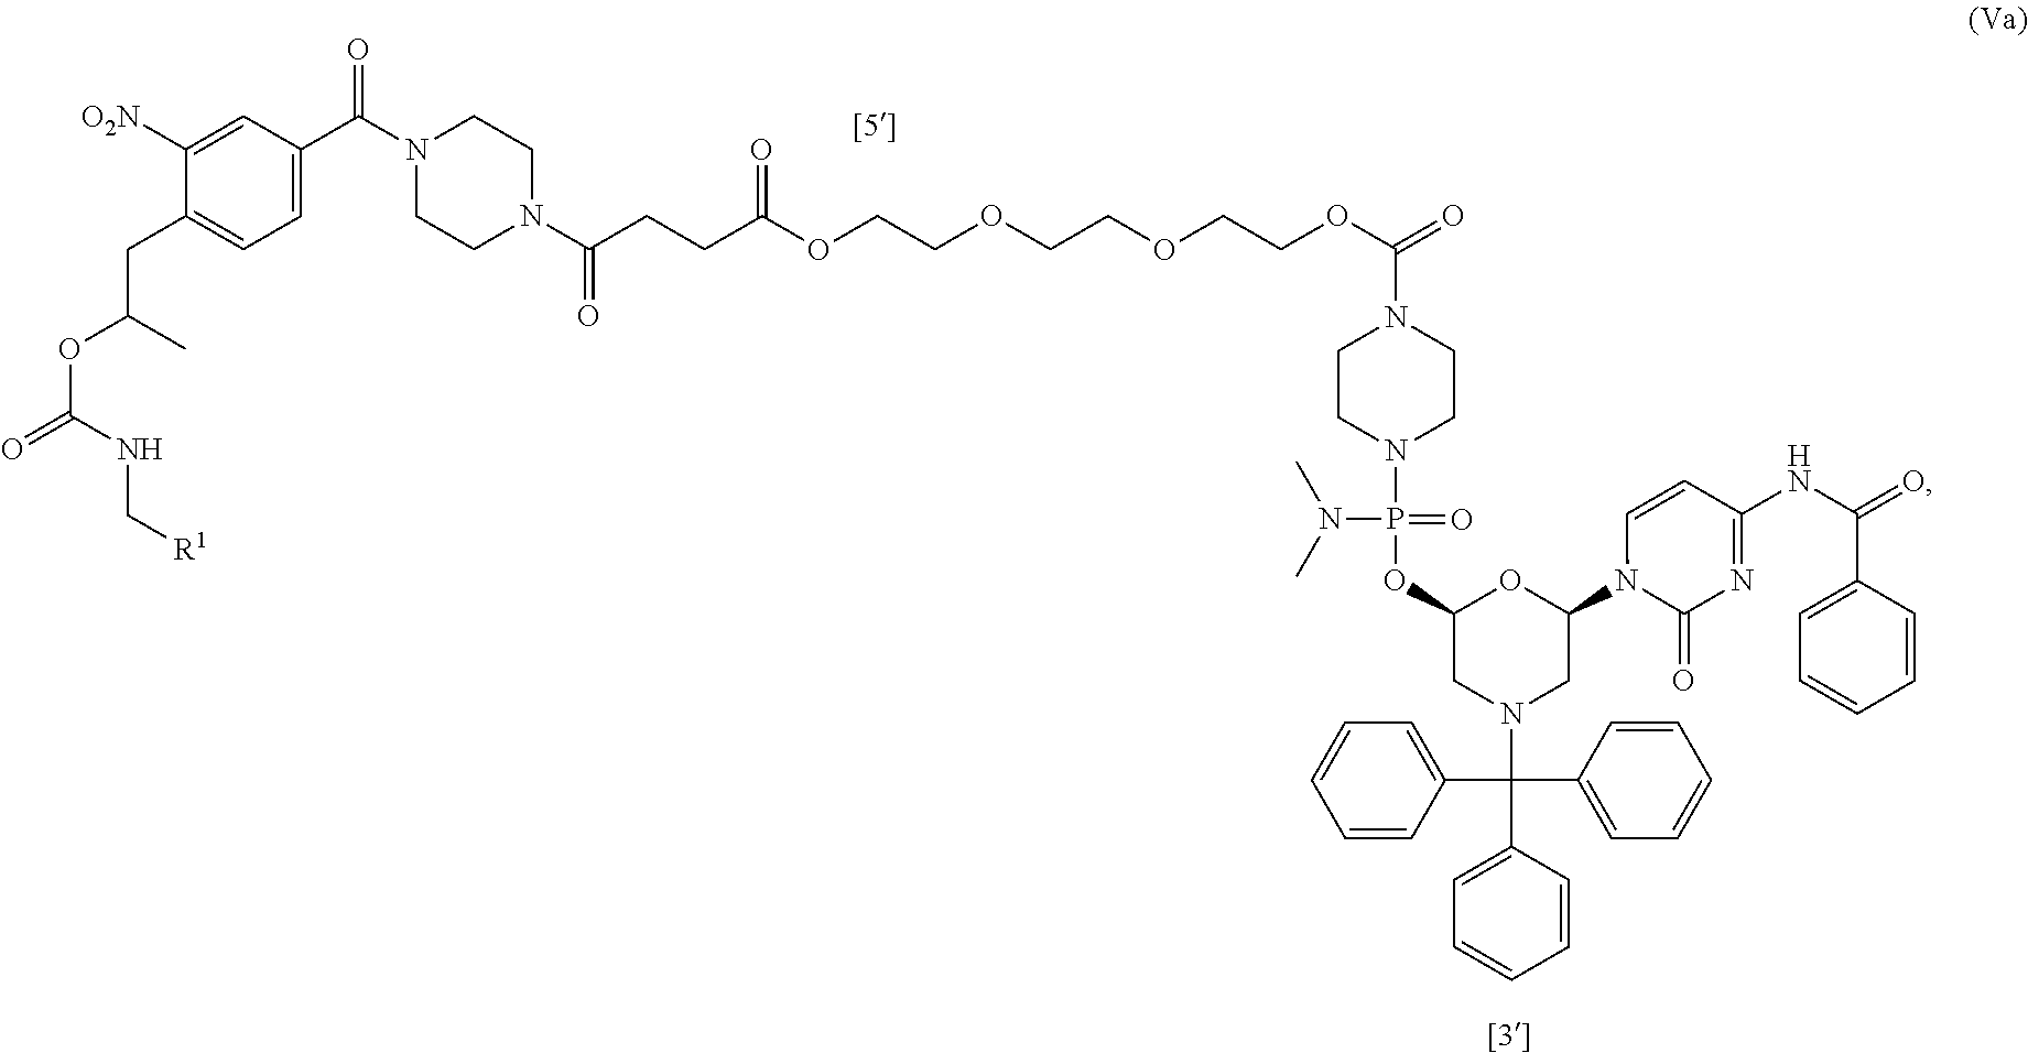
C1=C(C(N2CCN(C(=O)CCC(OCCOCCOCCOC(=O)N3CCN(P(N(C)C)(=O)OC4CN(C(C5=CC=CC=C5)(C5=CC=CC=C5)C5=CC=CC=C5)CC(N5C(=O)N=C(NC(C6=CC=CC=C6)=O)C=C5)O4)CC3)=O)CC2)=O)C=C([O2N])C(CC(C)OC(=O)NC[R1])=C1
